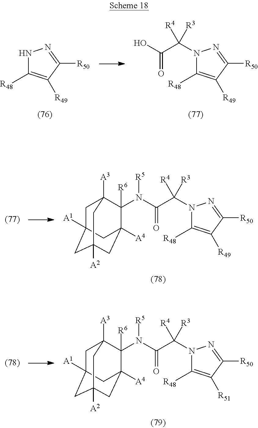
N1C([R48])=C([R49])C([R50])=N1.N1(C(C(O)=O)([R3])[R4])C([R48])=C([R49])C([R50])=N1.C1C2([A1])CC3([A2])CC([A4])(C([R6])(N([R5])C(C(N4C([R48])=C([R49])C([R50])=N4)([R3])[R4])=O)C1([A3])C3)C2.C1C2([A1])CC3([A2])CC([A4])(C([R6])(N([R5])C(C(N4C([R48])=C([R51])C([R50])=N4)([R3])[R4])=O)C1([A3])C3)C2
